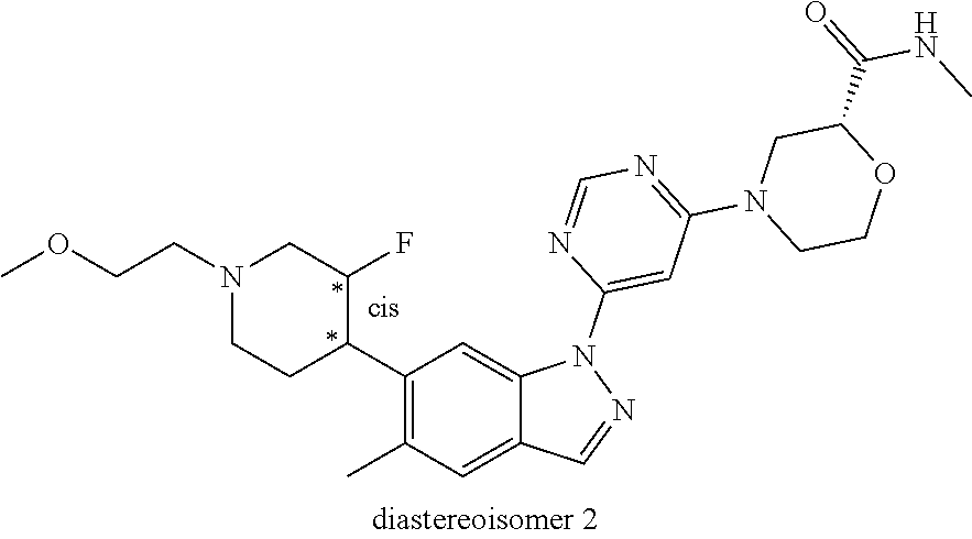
C1(C2C(F)CN(CCOC)CC2)=C(C)C=C2C(=C1)N(C1=CC(N3CCOC(C(=O)NC)C3)=NC=N1)N=C2
